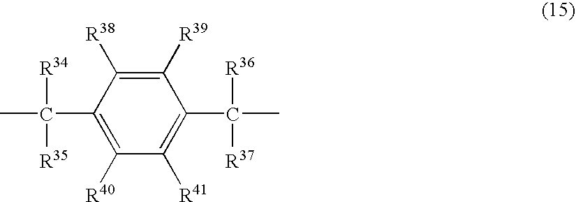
C1([R39])=C([R38])C(C([R34])([R35])C)=C([R40])C([R41])=C1C([R36])([R37])C
